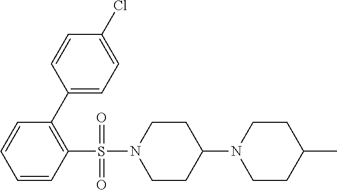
C1=CC=CC(S(N2CCC(N3CCC(C)CC3)CC2)(=O)=O)=C1C1=CC=C(Cl)C=C1
